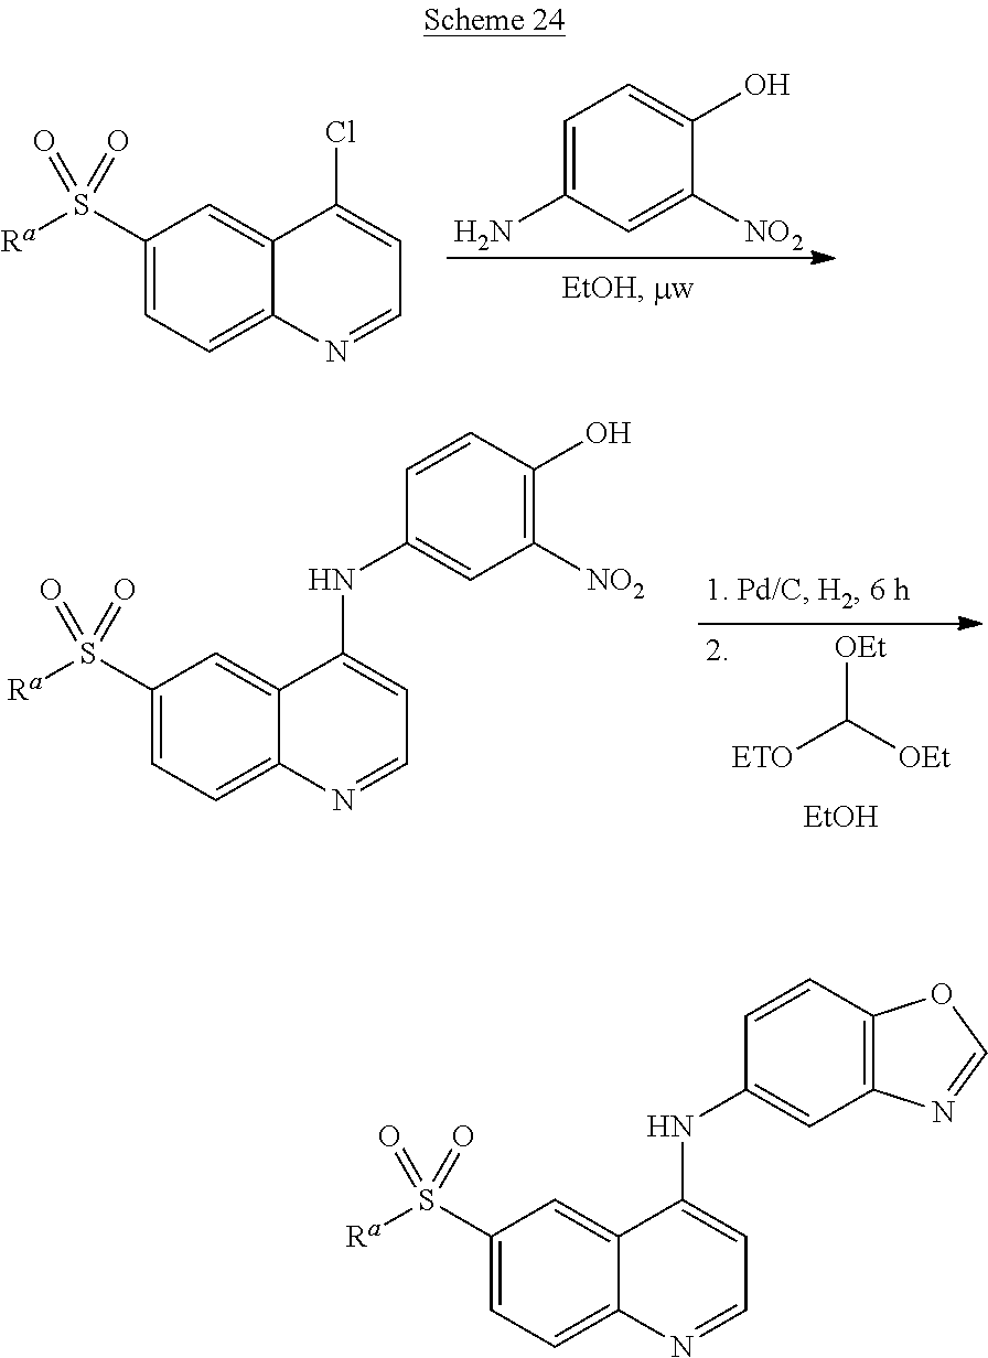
C1=C(N)C=C([NO2])C(O)=C1.C1(S([Ra])(=O)=O)=CC=C2C(=C1)C(Cl)=CC=N2.[OEt]C([ETO])[OEt].[EtOH].C1(S([Ra])(=O)=O)=CC=C2C(=C1)C(NC1=CC([NO2])=C(O)C=C1)=CC=N2.C1(S([Ra])(=O)=O)=CC=C2C(=C1)C(NC1=CC3=C(C=C1)OC=N3)=CC=N2
